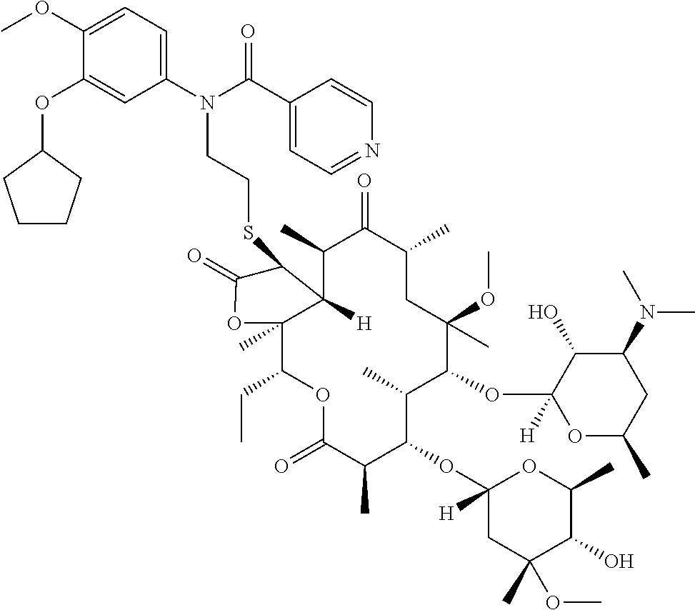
C12([H])C(C)C(=O)C(C)CC(OC)(C)C(OC3([H])OC(C)CC(N(C)C)C3O)C(C)C(OC3([H])CC(C)(OC)C(O)C(C)O3)C(C)C(=O)OC(CC)C1(C)OC(=O)C2SCCN(C1=CC=C(OC)C(OC2CCCC2)=C1)C(C1=CC=NC=C1)=O
